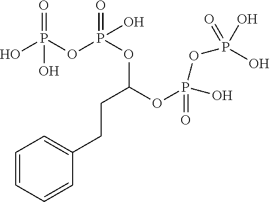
C1=CC=CC(CCC(OP(=O)(O)OP(O)(O)=O)OP(OP(O)(O)=O)(=O)O)=C1
